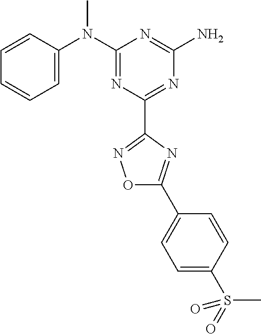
C1=CC(N(C2=NC(C3=NOC(C4=CC=C(S(C)(=O)=O)C=C4)=N3)=NC(N)=N2)C)=CC=C1
